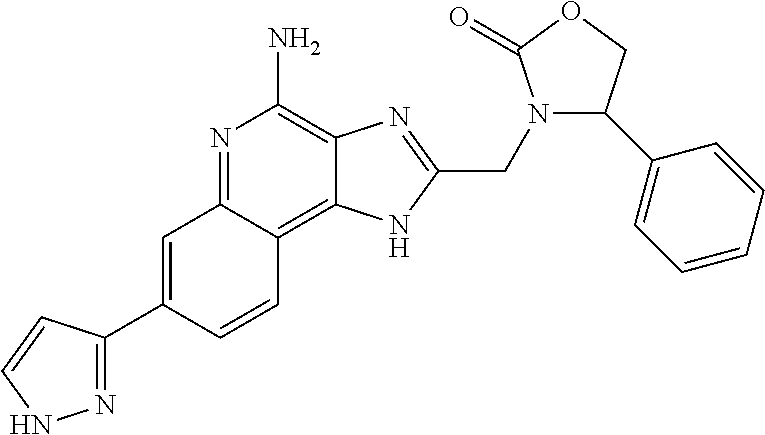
C1=C(C2=NNC=C2)C=CC2=C3C(=C(N)N=C12)N=C(CN1C(C2=CC=CC=C2)COC1=O)N3
